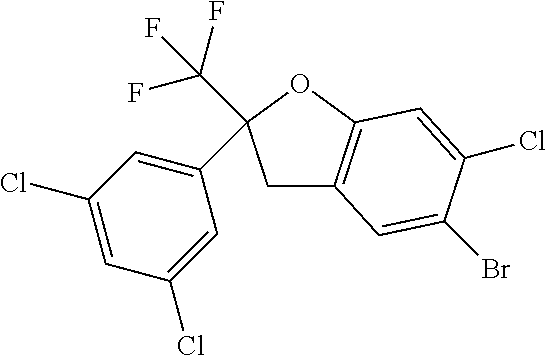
C1C2=C(OC1(C(F)(F)F)C1=CC(Cl)=CC(Cl)=C1)C=C(Cl)C(Br)=C2
